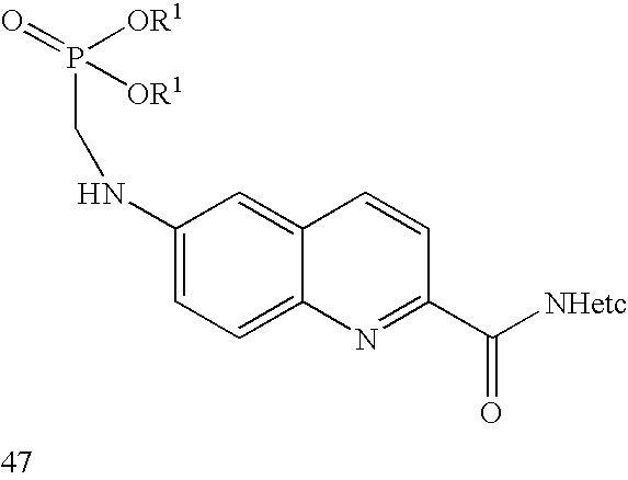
C1(NCP([OR1])(=O)[OR1])=CC=C2C(=C1)C=CC(C([NHetc])=O)=N2
